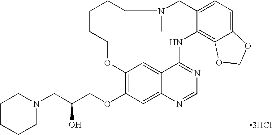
C1C2=CC=C3C(=C2NC2=NC=NC4=CC(OCC(CN5CCCCC5)O)=C(C=C24)OCCCCCN1C)OCO3.[3HCl]
